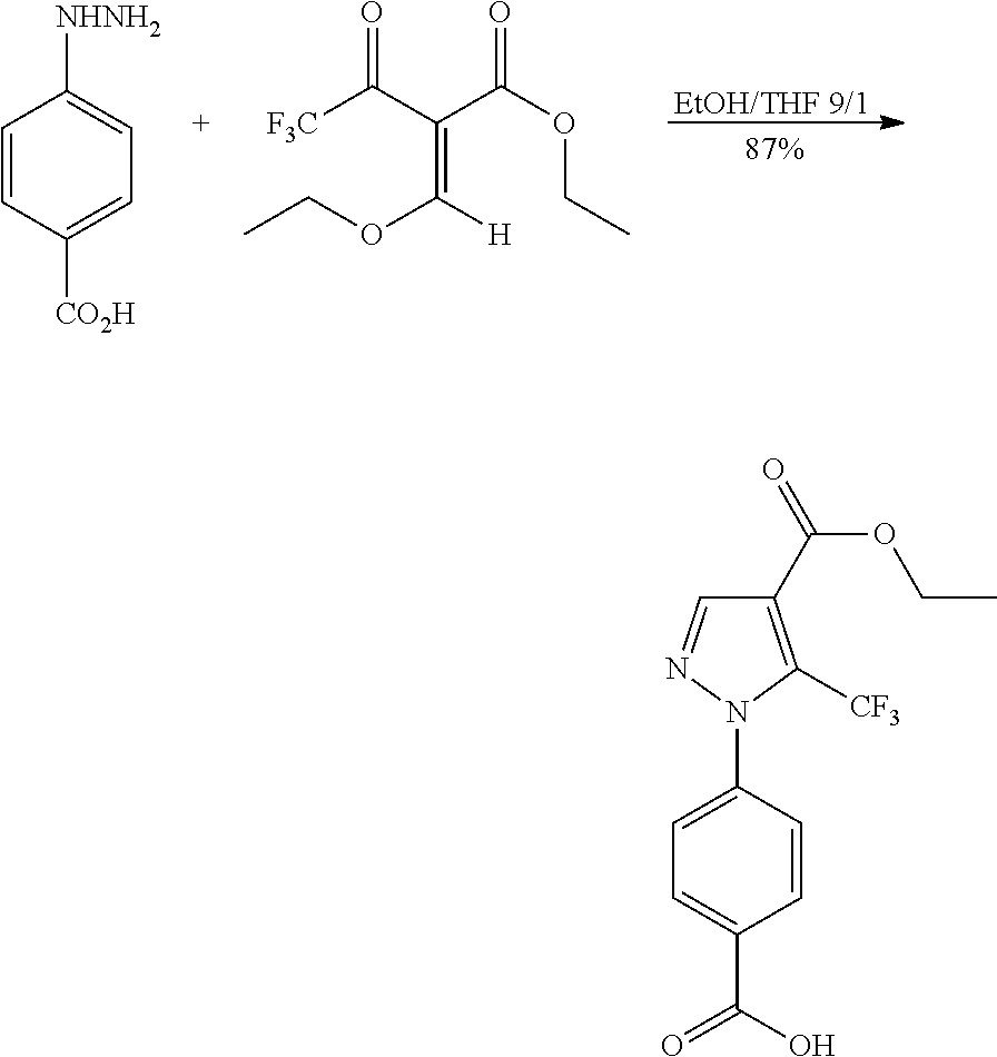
C1=CC([CO2H])=CC=C1[NHNH2].[EtOH/THF 9/1].[F3C]C(C(C(OCC)=O)=C(OCC)[H])=O.C1=C(N2N=CC(C(=O)OCC)=C2[CF3])C=CC(C(=O)O)=C1
